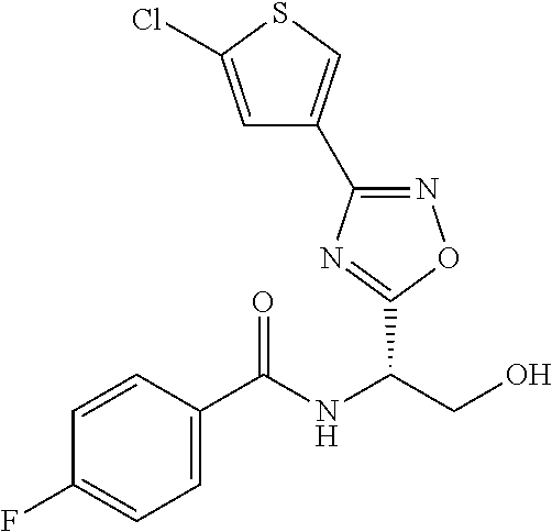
FC1=CC=C(C(NC(CO)C2=NC(C3=CSC(Cl)=C3)=NO2)=O)C=C1
